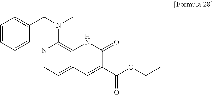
C1=CC=CC(CN(C)C2=C3C(=CC=N2)C=C(C(OCC)=O)C(=O)N3)=C1
